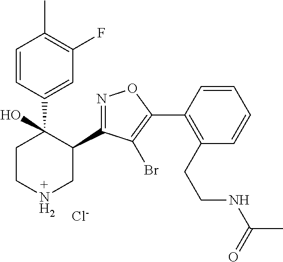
C1(C2=NOC(C3=C(CCNC(C)=O)C=CC=C3)=C2Br)C(C2=CC(F)=C(C)C=C2)(O)CCNC1.[Cl-]
